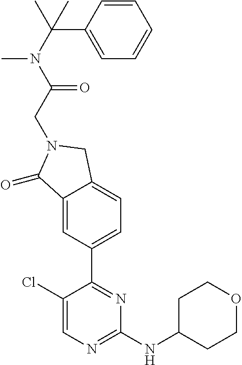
C1CC(NC2=NC=C(Cl)C(C3=CC=C4C(=C3)C(=O)N(CC(=O)N(C)C(C3=CC=CC=C3)(C)C)C4)=N2)CCO1
